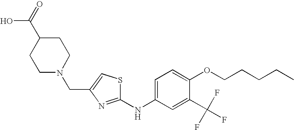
C(C1=CSC(NC2=CC=C(OCCCCC)C(C(F)(F)F)=C2)=N1)N1CCC(C(O)=O)CC1
